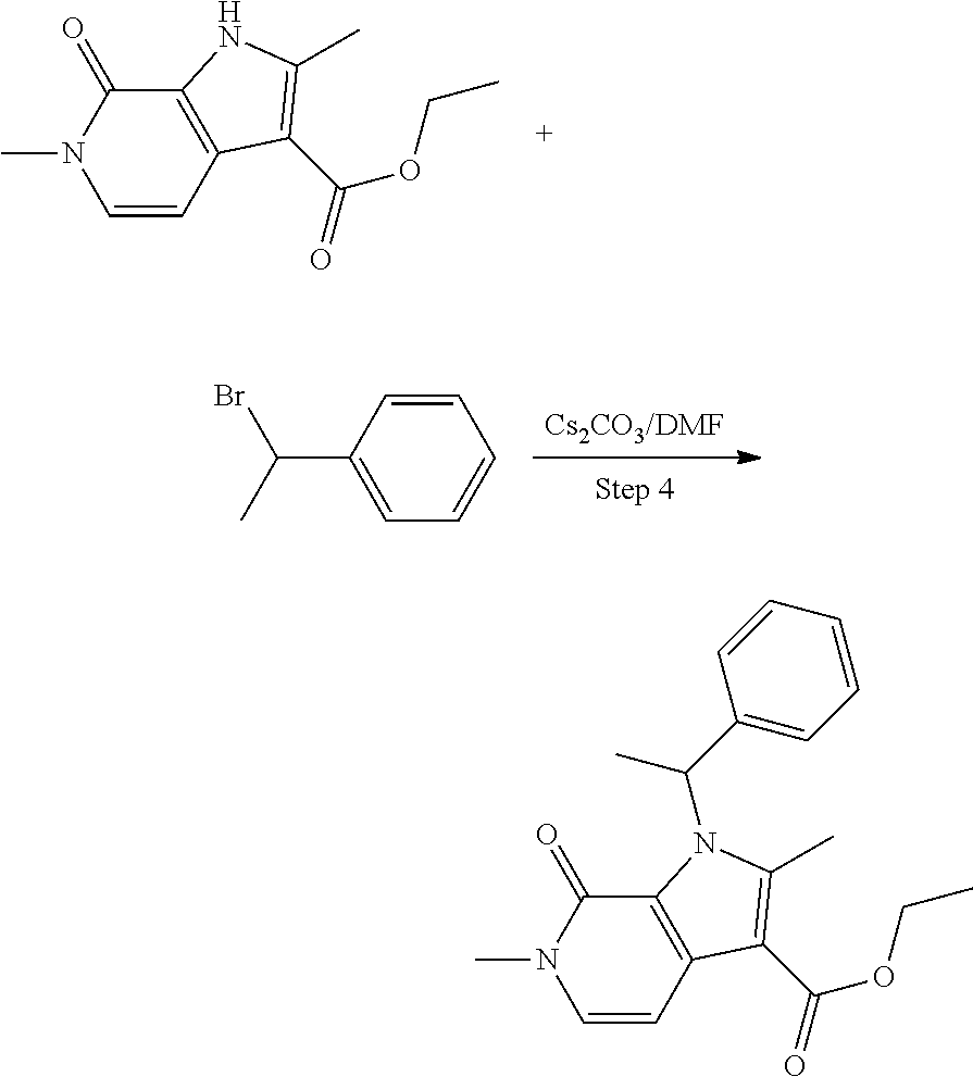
C1=CC2=C(C(=O)N1C)NC(C)=C2C(=O)OCC.C1(C(C)Br)=CC=CC=C1.C1=CC2=C(C(=O)N1C)N(C(C)C1=CC=CC=C1)C(C)=C2C(=O)OCC
